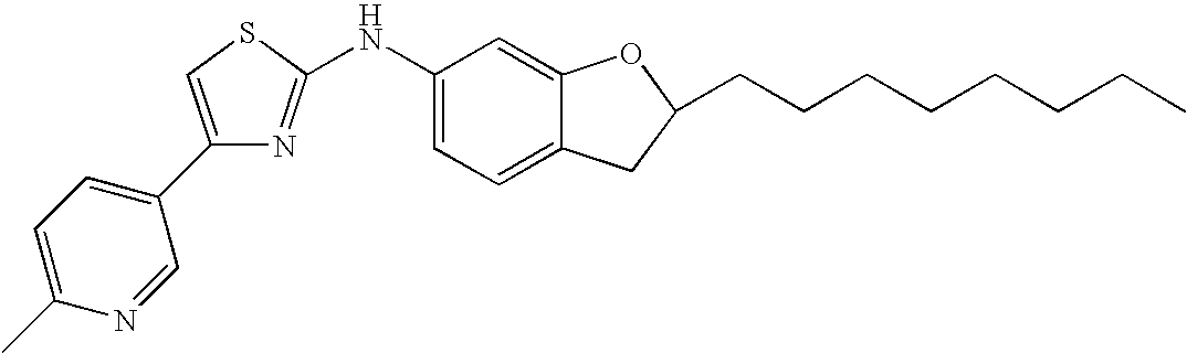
C1(C2=CC=C(C)N=C2)=CSC(NC2=CC=C3C(=C2)OC(CCCCCCCC)C3)=N1
